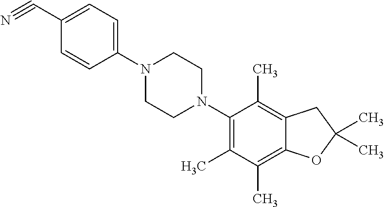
C1(C#N)=CC=C(N2CCN(C3=C(C)C(C)=C4C(=C3C)CC(C)(C)O4)CC2)C=C1
